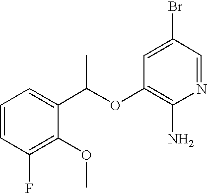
C1=CC(F)=C(OC)C(C(OC2=C(N)N=CC(Br)=C2)C)=C1
